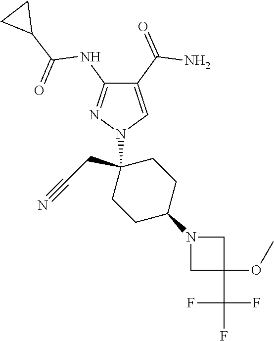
C1(C(=O)N)=CN(C2(CC#N)CCC(N3CC(OC)(C(F)(F)F)C3)CC2)N=C1NC(C1CC1)=O
